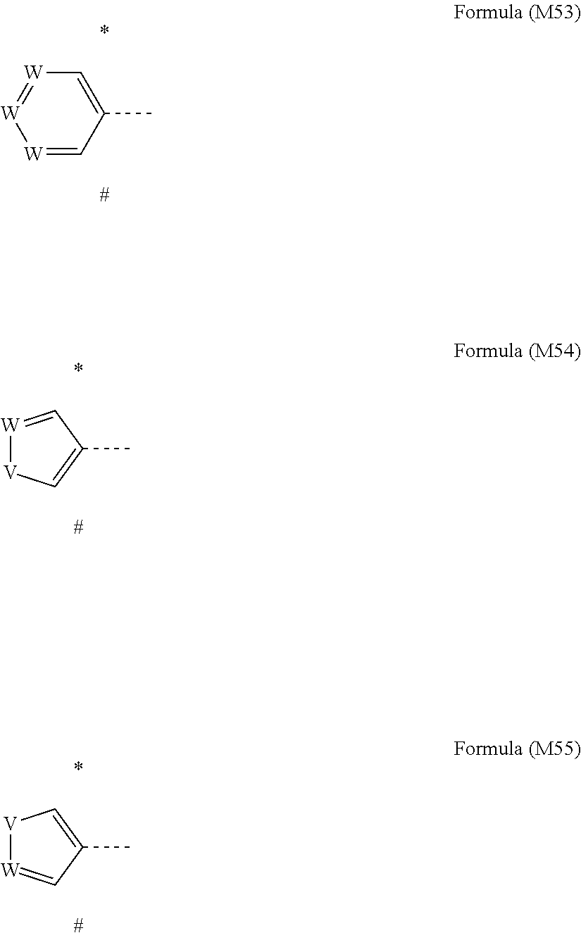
[W]1=CC(C)=C[W]=[W]1.[#].*.[W]1=CC(C)=C[V]1.[#].*.[V]1[W]=CC(C)=C1.[#].*
